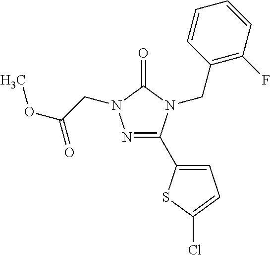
N1=C(C2=CC=C(Cl)S2)N(CC2=C(F)C=CC=C2)C(=O)N1CC(OC)=O
